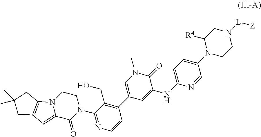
C1(N2CCN3C(=CC4=C3CC(C)(C)C4)C2=O)=NC=CC(C2=CN(C)C(=O)C(NC3=CC=C(N4CCN([L][Z])CC4[R4])C=N3)=C2)=C1CO
